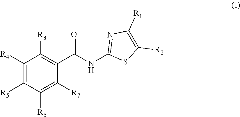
C1([R4])=C([R5])C([R6])=C([R7])C(C(NC2=NC([R1])=C([R2])S2)=O)=C1[R3]
